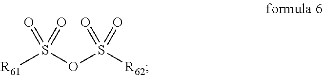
[R62]S(OS([R61])(=O)=O)(=O)=O
